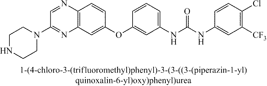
C12=C(C=C(OC3=CC(NC(NC4=CC([CF3])=C(Cl)C=C4)=O)=CC=C3)C=C1)N=C(N1CCNCC1)C=N2
